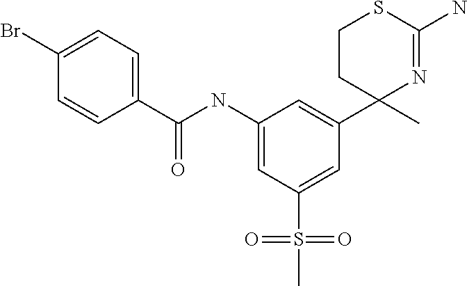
C1CC(C)(C2=CC(NC(C3=CC=C(Br)C=C3)=O)=CC(S(C)(=O)=O)=C2)N=C(N)S1
